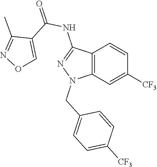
C12=C(C=C([CF3])C=C1)N(CC1=CC=C([CF3])C=C1)N=C2NC(=O)C1=CON=C1C
